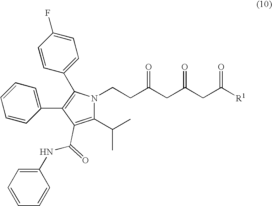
C1(C(C)C)=C(C(=O)NC2=CC=CC=C2)C(C2=CC=CC=C2)=C(C2=CC=C(F)C=C2)N1CCC(CC(CC([R1])=O)=O)=O
